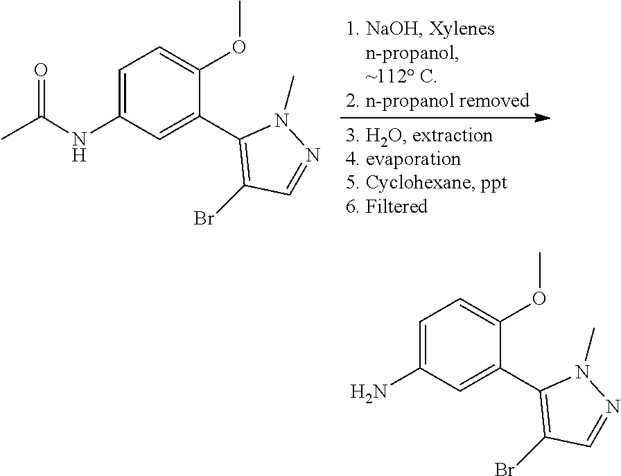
C1=C(N)C=C(C2=C(Br)C=NN2C)C(OC)=C1.CC(NC1=CC=C(OC)C(C2=C(Br)C=NN2C)=C1)=O
